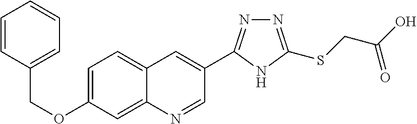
N1=C(SCC(O)=O)NC(C2=CC3=CC=C(OCC4=CC=CC=C4)C=C3N=C2)=N1
